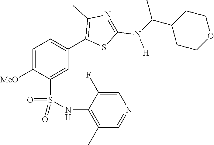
C1=C([MeO])C(S(NC2=C(C)C=NC=C2F)(=O)=O)=CC(C2=C(C)N=C(N([H])C(C3CCOCC3)C)S2)=C1
